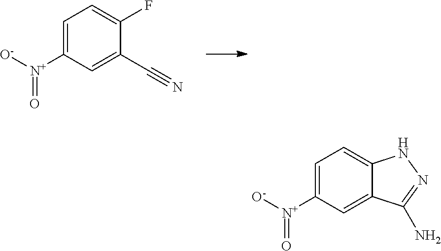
C1=C([N+]([O-])=O)C=C(C#N)C(F)=C1.C1=C([N+]([O-])=O)C=C2C(=C1)NN=C2N
